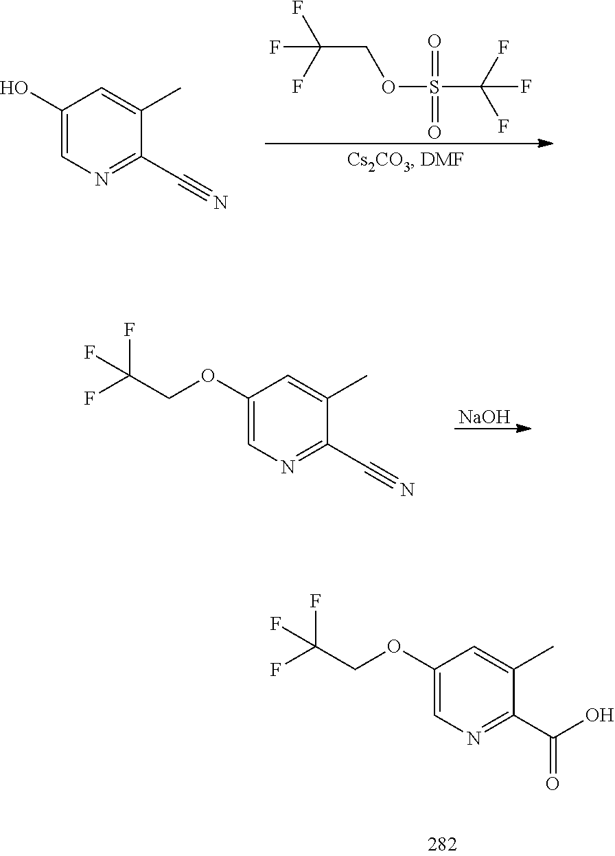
S(C(F)(F)F)(OCC(F)(F)F)(=O)=O.C1(O)=CN=C(C#N)C(C)=C1.[NaOH].C1(OCC(F)(F)F)=CN=C(C#N)C(C)=C1.C1(OCC(F)(F)F)=CN=C(C(O)=O)C(C)=C1
